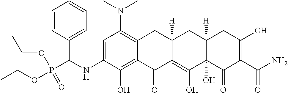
C1=C(NC(P(OCC)(OCC)=O)C2=CC=CC=C2)C(O)=C2C(=C1N(C)C)CC1([H])C(=C(O)C3(O)C([H])(C1)CC(O)=C(C(N)=O)C3=O)C2=O
